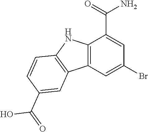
C12=C(C=C(Br)C=C1C(N)=O)C1=C(N2)C=CC(C(O)=O)=C1
